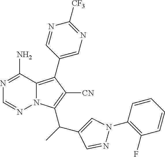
N1=C(N)C2=C(C3=CN=C([CF3])N=C3)C([CN])=C(C(C)C3=CN(C4=C(F)C=CC=C4)N=C3)N2N=C1
